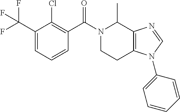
C1(C(F)(F)F)=CC=CC(C(N2CCC3=C(C2C)N=CN3C2=CC=CC=C2)=O)=C1Cl
